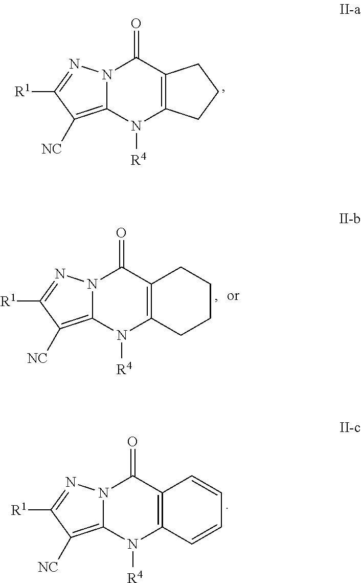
C12=C([NC])C([R1])=NN1C(=O)C1=C(N2[R4])CCC1.C12=C([NC])C([R1])=NN1C(=O)C1=C(N2[R4])CCCC1.C12=C([NC])C([R1])=NN1C(=O)C1=C(N2[R4])C=CC=C1
